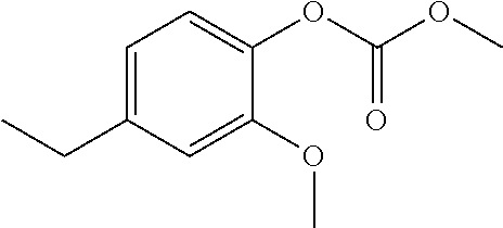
C1=C(CC)C=C(OC)C(OC(OC)=O)=C1
